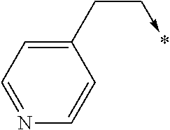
C1(CC->*)=CC=NC=C1
